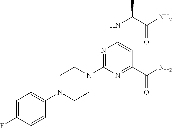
C1CN(C2=CC=C(F)C=C2)CCN1C1=NC(NC(C)C(N)=O)=CC(C(N)=O)=N1
